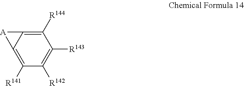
C12=C([R141])C([R142])=C([R143])C([R144])=C1[A]2
